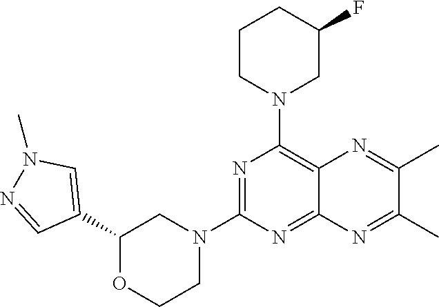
C1(C2=CN(C)N=C2)OCCN(C2=NC(N3CC(F)CCC3)=C3C(=N2)N=C(C)C(C)=N3)C1
